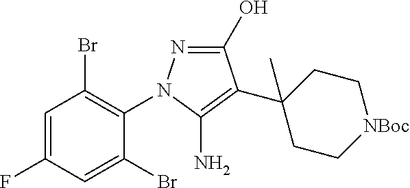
C1(O)=NN(C2=C(Br)C=C(F)C=C2Br)C(N)=C1C1(C)CC[NBoc]CC1
